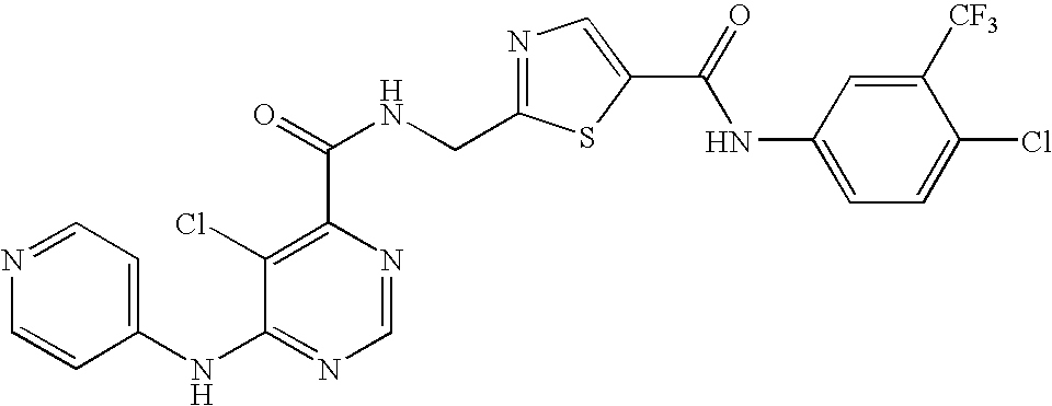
C1=NC(C(=O)NCC2=NC=C(C(NC3=CC=C(Cl)C([CF3])=C3)=O)S2)=C(Cl)C(NC2=CC=NC=C2)=N1
